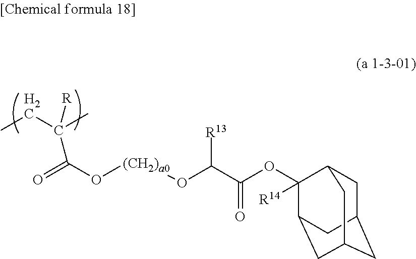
O=C(O[(CH2)a0]OC(C(OC1([R14])C2CC3CC(CC1C3)C2)=O)[R13])C(CC)(C)[R]
